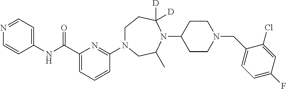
C(C1=CC=CC(N2CCC([D])([D])N(C3CCN(CC4=CC=C(F)C=C4Cl)CC3)C(C)C2)=N1)(NC1=CC=NC=C1)=O
